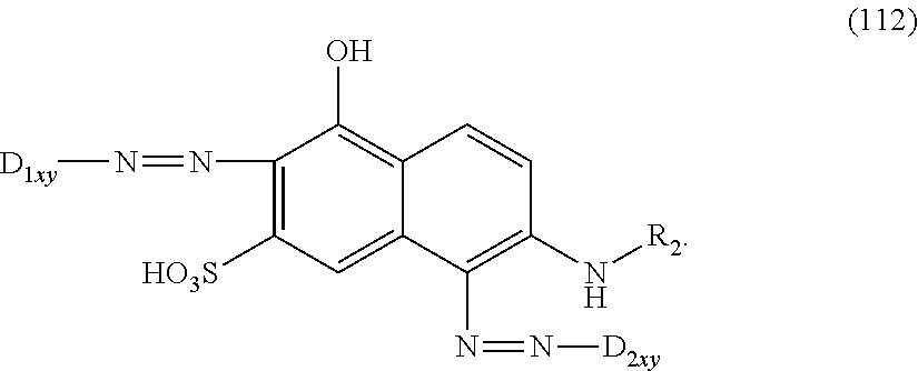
[D1xy]N=NC1=C([HO3S])C=C2C(=C1O)C=CC(N[R2])=C2N=N[D2xy]
